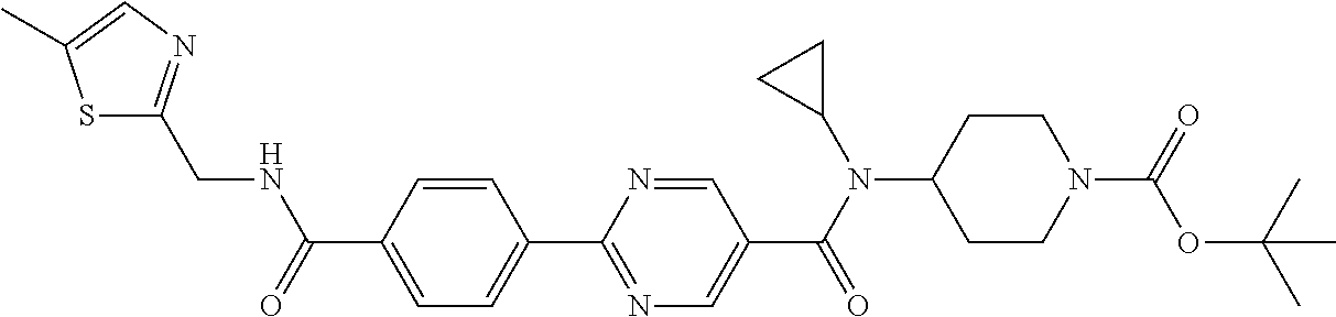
C1(C(=O)NCC2=NC=C(C)S2)=CC=C(C2=NC=C(C(N(C3CC3)C3CCN(C(=O)OC(C)(C)C)CC3)=O)C=N2)C=C1
